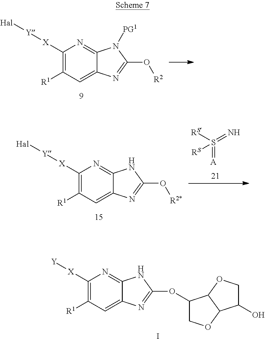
C1([X][Y][Hal])=C([R1])C=C2C(=N1)N([PG1])C(O[R2])=N2.C1([X][Y][Hal])=C([R1])C=C2C(=N1)NC(O[R2*])=N2.[A]=S(=N)([RS])[RS].C1([X][Y])=C([R1])C=C2C(=N1)NC(OC1COC3C1OCC3O)=N2.I
